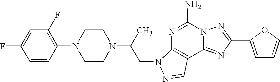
N1=C(N)N2C(=NC(C3=CC=CO3)=N2)C2=C1N(CC(N1CCN(C3=C(F)C=C(F)C=C3)CC1)C)N=C2
